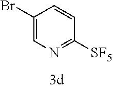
C1(Br)=CN=C([SF5])C=C1
